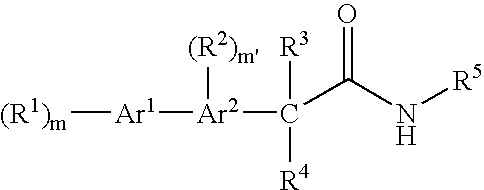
[(R1)m][Ar1][Ar2](C(C(N[R5])=O)([R3])[R4])[(R2)m']
